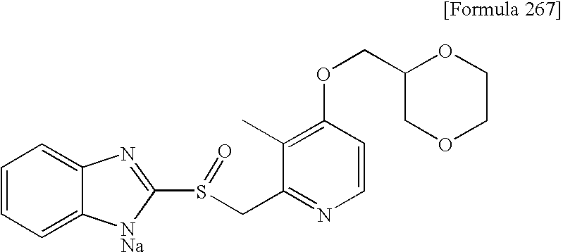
C1=CC=C2C(=C1)N=C(S(CC1=NC=CC(OCC3COCCO3)=C1C)=O)[NNa]2
